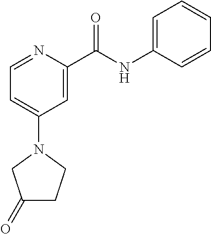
C1=NC(C(=O)NC2=CC=CC=C2)=CC(N2CC(=O)CC2)=C1
